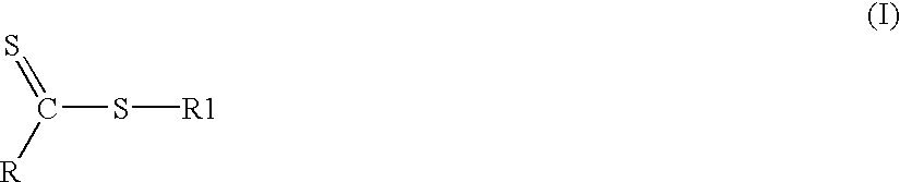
C(S[R1])(=S)[R]
